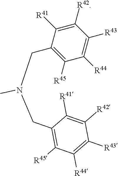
C1([R45])=C(CN(C)CC2=C([R45])C([R44])=C([R43])C([R42])=C2[R41])C([R41])=C([R42])C([R43])=C1[R44]
